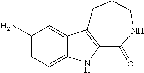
C1(N)=CC=C2C(=C1)C1=C(N2)C(=O)NCCC1
